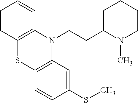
C1=CC2=C(C=C1)N(CCC1N(C)CCCC1)C1=C(S2)C=CC(SC)=C1
